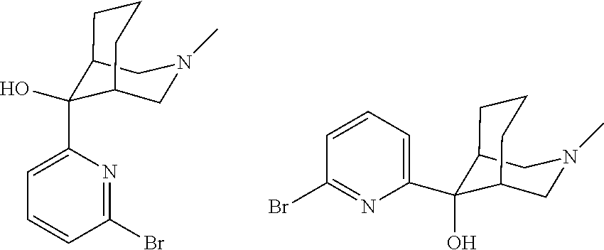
C12CN(C)CC(C1(O)C1=CC=CC(Br)=N1)CCC2.C12CN(C)CC(C1(O)C1=CC=CC(Br)=N1)CCC2
